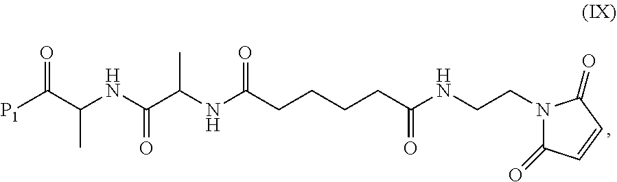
N1(CCNC(CCCCC(NC(C(NC(C([P1])=O)C)=O)C)=O)=O)C(=O)C=CC1=O
